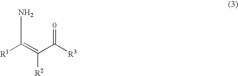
[R1]C(=C(C([R3])=[0])[R2])N
